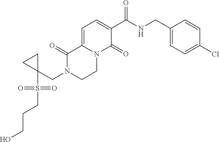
C1(C(NCC2=CC=C(Cl)C=C2)=O)=CC=C2N(C1=O)CCN(CC1(S(CCCO)(=O)=O)CC1)C2=O
